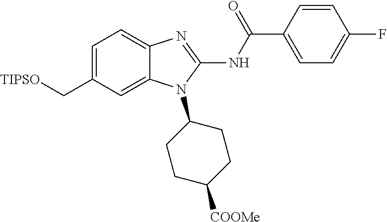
[TIPSO]CC1=CC=C2C(=C1)N(C1CCC([COOMe])CC1)C(NC(C1=CC=C(F)C=C1)=O)=N2
